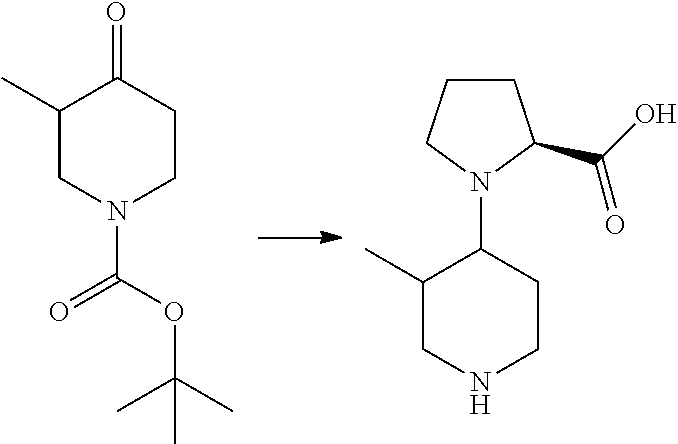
C1(C)CN(C(OC(C)(C)C)=O)CCC1=O.C1(C)CNCCC1N1C(C(O)=O)CCC1
